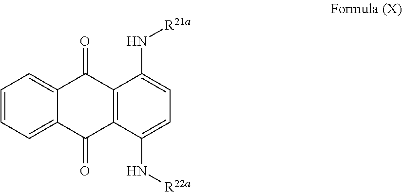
C1=CC=C2C(=C1)C(=O)C1=C(C2=O)C(N[R22a])=CC=C1N[R21a]
